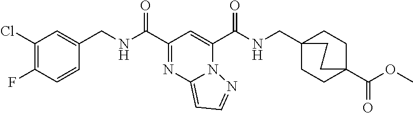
C1(Cl)=C(F)C=CC(CNC(C2=NC3=CC=NN3C(C(NCC34CCC(C(OC)=O)(CC3)CC4)=O)=C2)=O)=C1
